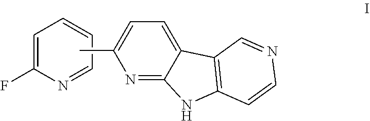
C1=C(F)N=CC=C1.C1=C2C(=NC(C)=C1)NC1=C2C=NC=C1
